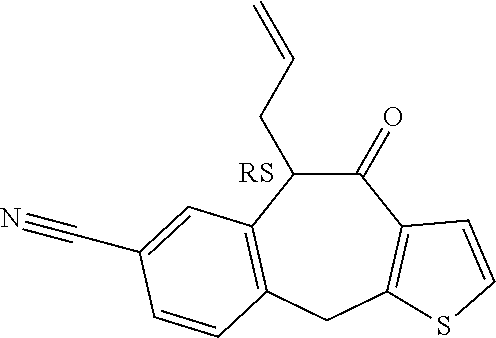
C1(=O)C(CC=C)C2=C(CC3=C1C=CS3)C=CC(C#N)=C2
